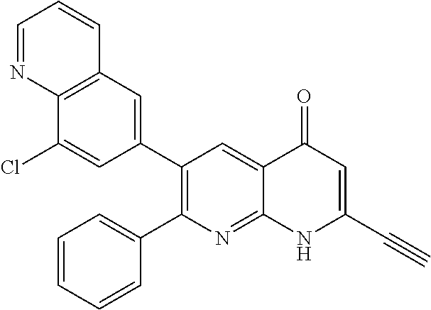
C12=C(C=C(C3=C(C4=CC=CC=C4)N=C4C(=C3)C(=O)C=C(C#C)N4)C=C1Cl)C=CC=N2
